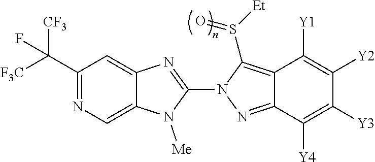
C12=CN=C(C([F3C])([CF3])F)C=C1N=C(N1N=C3C(=C1S([Et])=O)C([Y1])=C([Y2])C([Y3])=C3[Y4])N2[Me]
